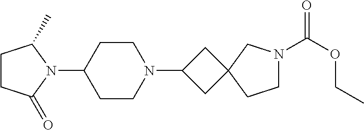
C1CC(=O)N(C2CCN(C3CC4(C3)CCN(C(OCC)=O)C4)CC2)C1C
